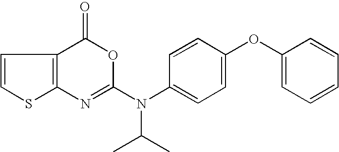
C12=C(C(=O)OC(N(C3=CC=C(OC4=CC=CC=C4)C=C3)C(C)C)=N1)C=CS2
